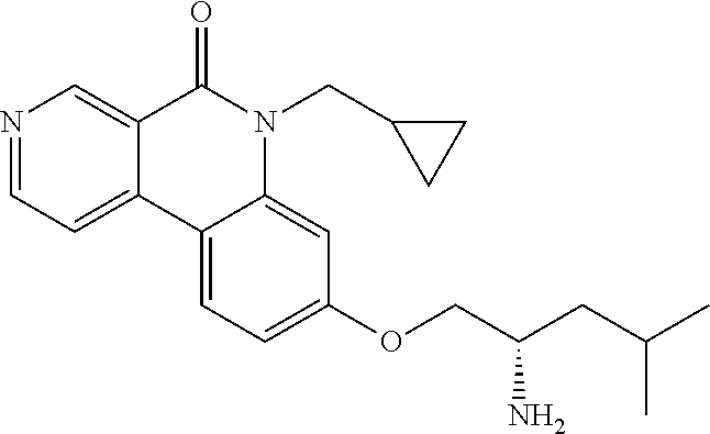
N1=CC=C2C(=C1)C(=O)N(CC1CC1)C1=CC(OCC(CC(C)C)N)=CC=C21
